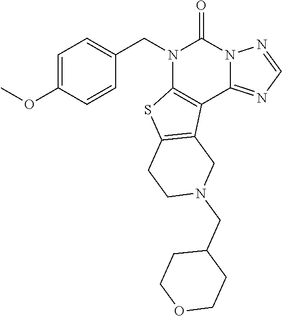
C1=C(OC)C=CC(CN2C3=C(C4=NC=NN4C2=O)C2=C(S3)CCN(CC3CCOCC3)C2)=C1
